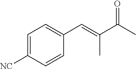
C1=C([NC])C=CC(C=C(C(C)=O)C)=C1
